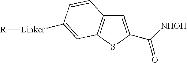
C1=C(C([NHOH])=O)SC2=C1C=CC([Linker][R])=C2
